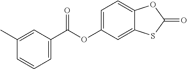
C1(C)=CC(C(OC2=CC=C3C(=C2)SC(=O)O3)=O)=CC=C1
